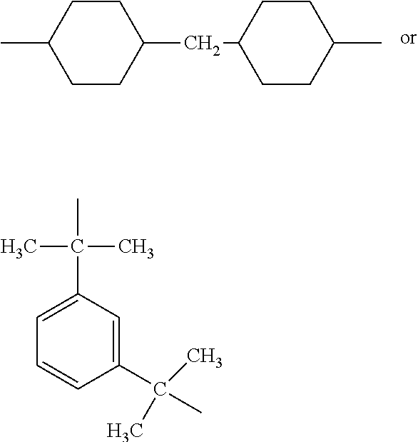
C1C(CC2CCC(C)CC2)CCC(C)C1.C1=C(C(C)(C)C)C=C(C(C)(C)C)C=C1
